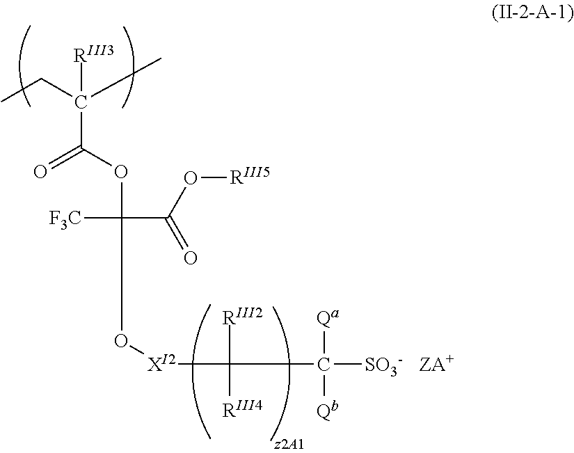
CCC(C)([RIII3])C(OC([F3C])(C(O[RIII5])=O)O[XI2]C([RIII2])([RIII4])C([Qa])([Qb])[SO3-])=O
